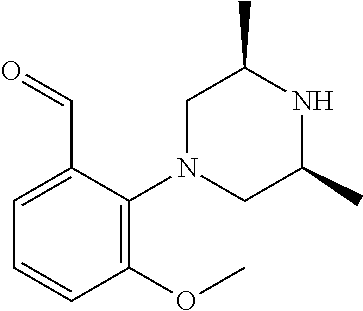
C1=C(C=O)C(N2CC(C)NC(C)C2)=C(OC)C=C1
